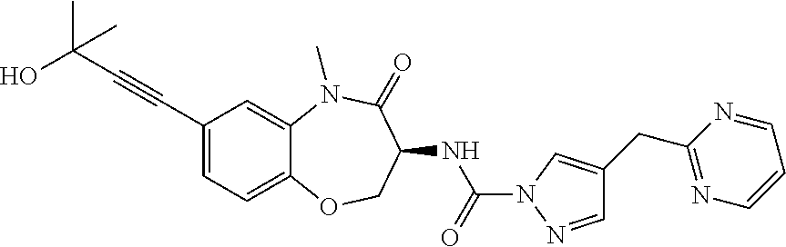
C1(C#CC(C)(O)C)=CC=C2C(=C1)N(C)C(=O)C(NC(N1N=CC(CC3=NC=CC=N3)=C1)=O)CO2
